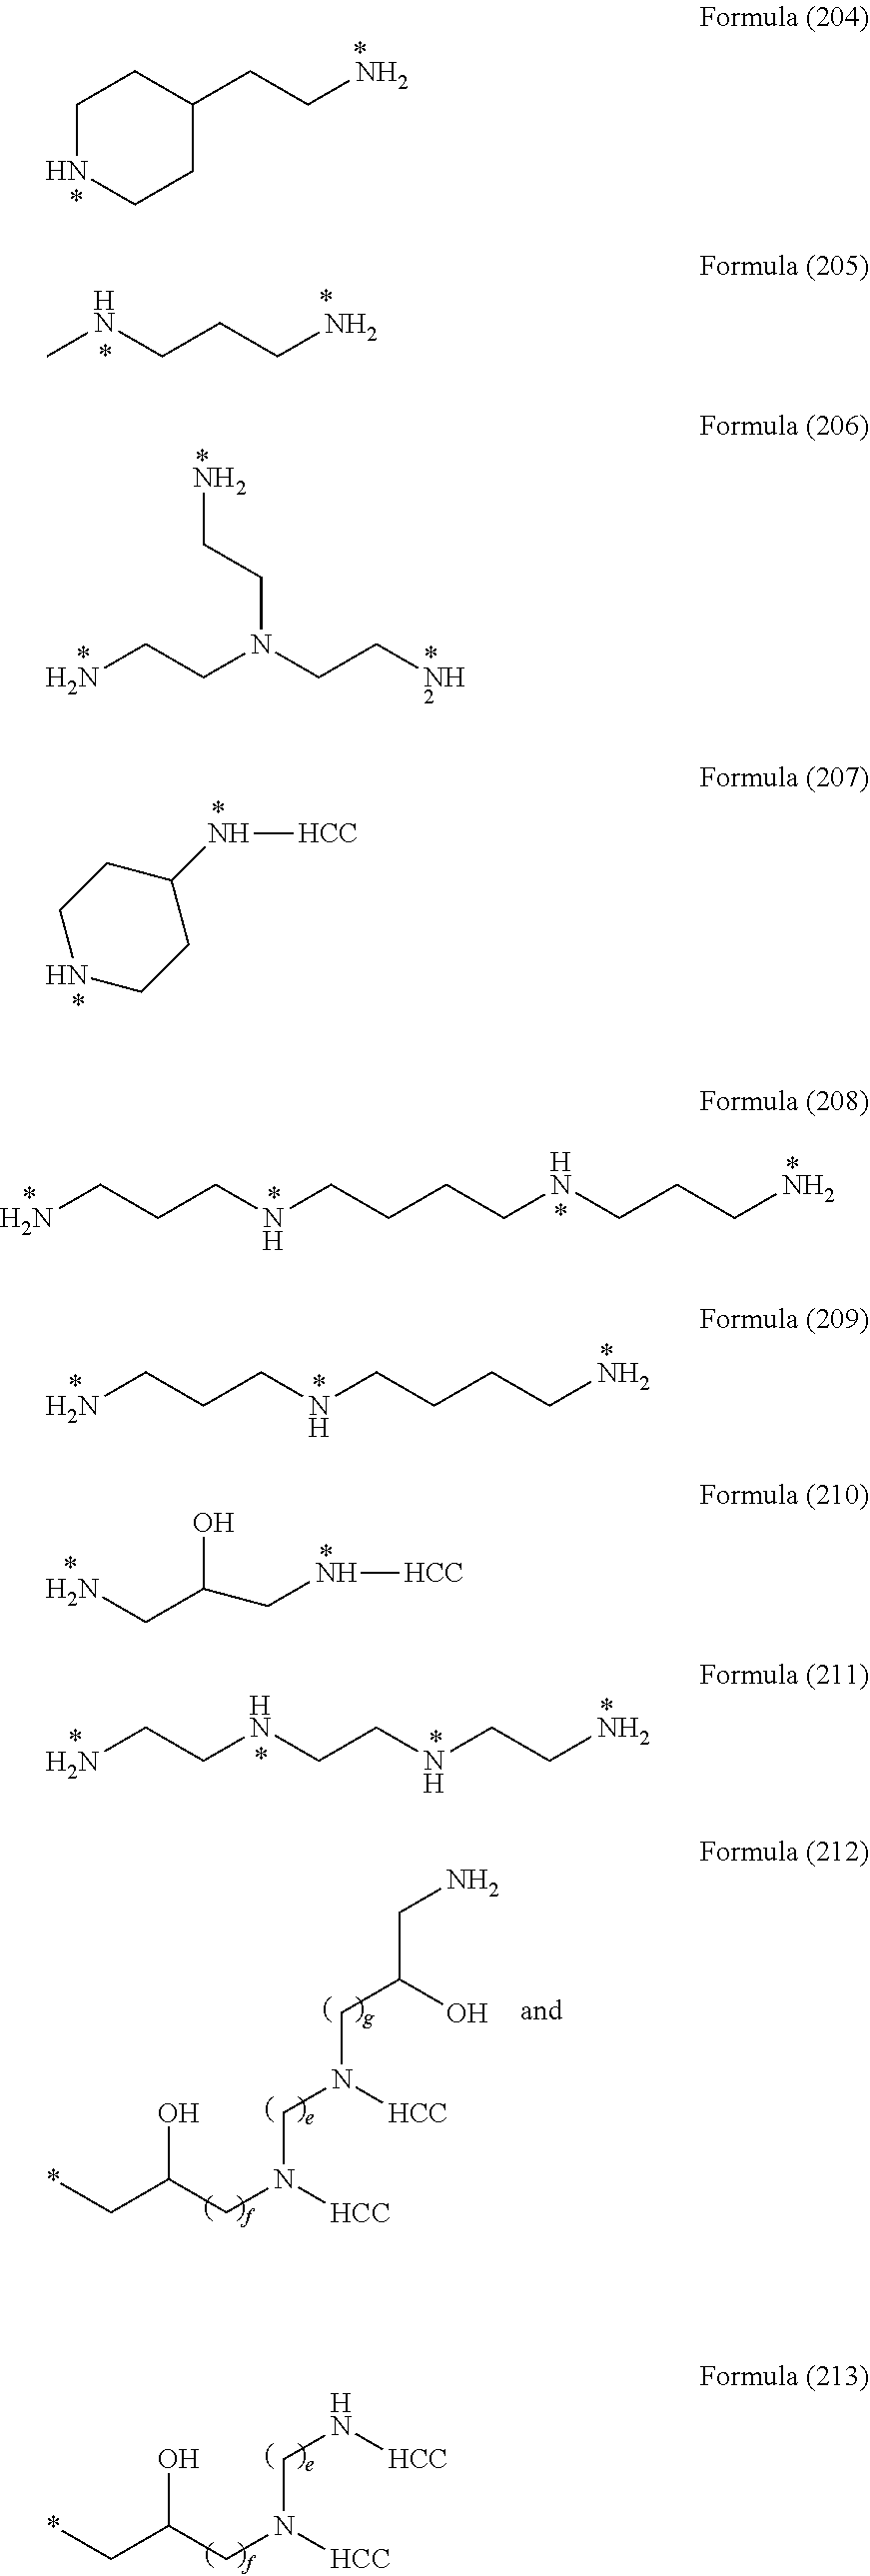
CNCCCN.NCCN(CCN)CCN.N([HCC])C1CCNCC1.NCCCNCCCCNCCCN.NCCCNCCCCN.OC(CN[HCC])CN.NCCNCCNCCN.C(C(CN([HCC])CN([HCC])CC(O)CN)O)*.C(C(CN([HCC])CN[HCC])O)*.C1NCCC(CCN)C1
